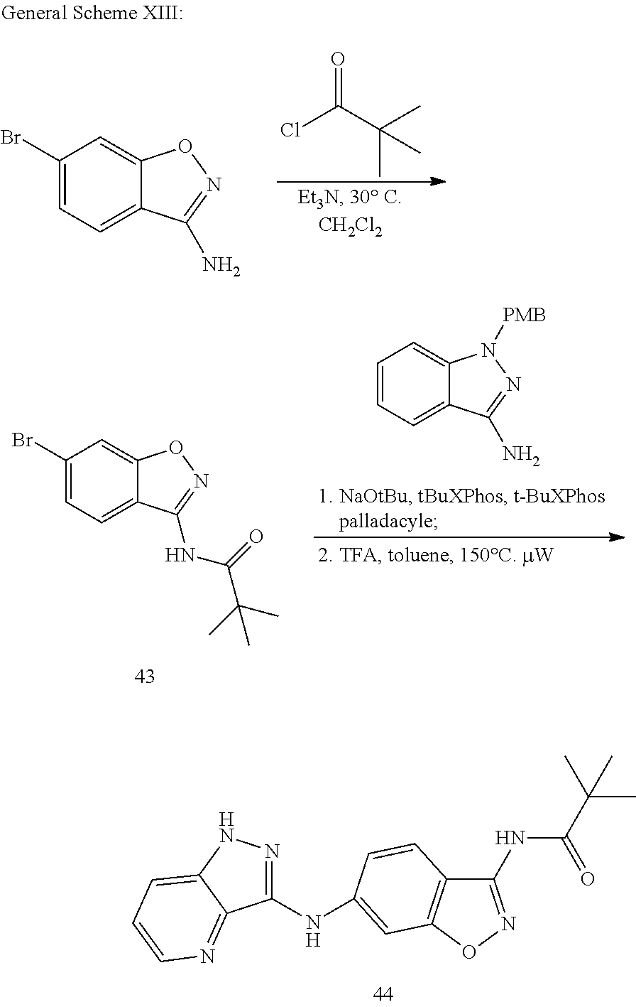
C1(Br)=CC=C2C(=C1)ON=C2N.ClC(C(C)(C)C)=O.C1=CC=C2C(=C1)N([PMB])N=C2N.C1(Br)=CC=C2C(=C1)ON=C2NC(=O)C(C)(C)C.C1(NC2=CC3=C(C(NC(=O)C(C)(C)C)=NO3)C=C2)=NNC2=CC=CN=C12
